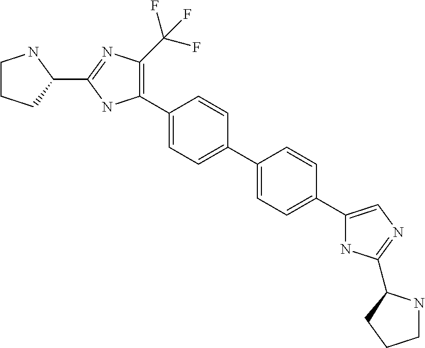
C1(C2=C(C(F)(F)F)N=C(C3NCCC3)N2)=CC=C(C2=CC=C(C3=CN=C(C4NCCC4)N3)C=C2)C=C1
